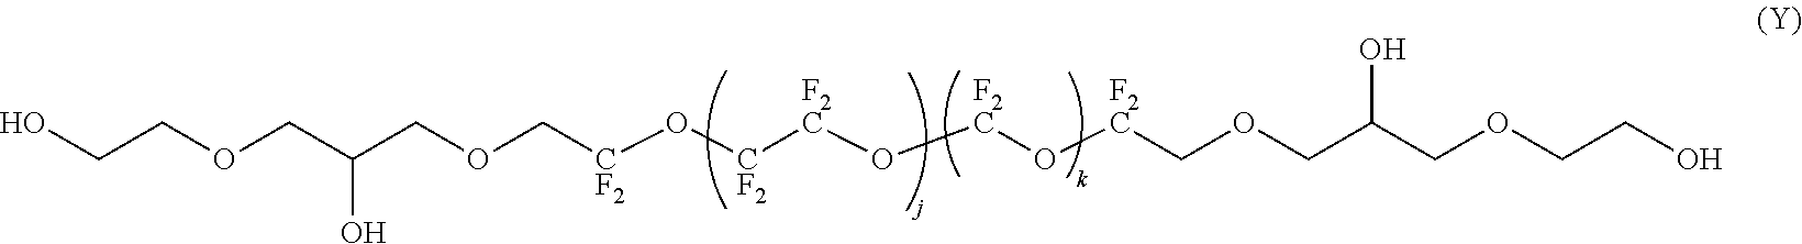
O([CF2]COCC(COCCO)O)[CF2][F2C]O[F2C]O[F2C]COCC(COCCO)O
